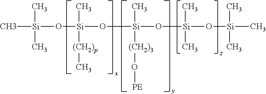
C[Si](O[Si](O[Si](O[Si](O[Si](C)(C)C)(C)C)(C)[(CH2)3]O[PE])(C)[(CH2)p]C)(C)C
